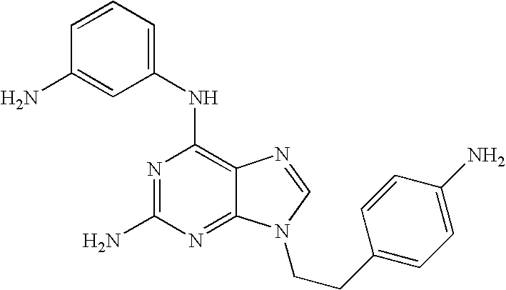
C1(NC2=C3C(=NC(N)=N2)N(CCC2=CC=C(N)C=C2)C=N3)=CC=CC(N)=C1
